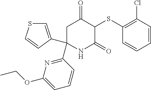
C1(SC2C(=O)CC(C3=NC(OCC)=CC=C3)(C3=CSC=C3)NC2=O)=C(Cl)C=CC=C1
